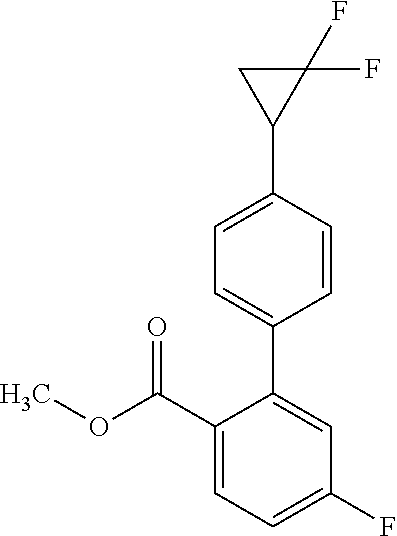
C1=C(F)C=C(C2=CC=C(C3C(F)(F)C3)C=C2)C(C(OC)=O)=C1
